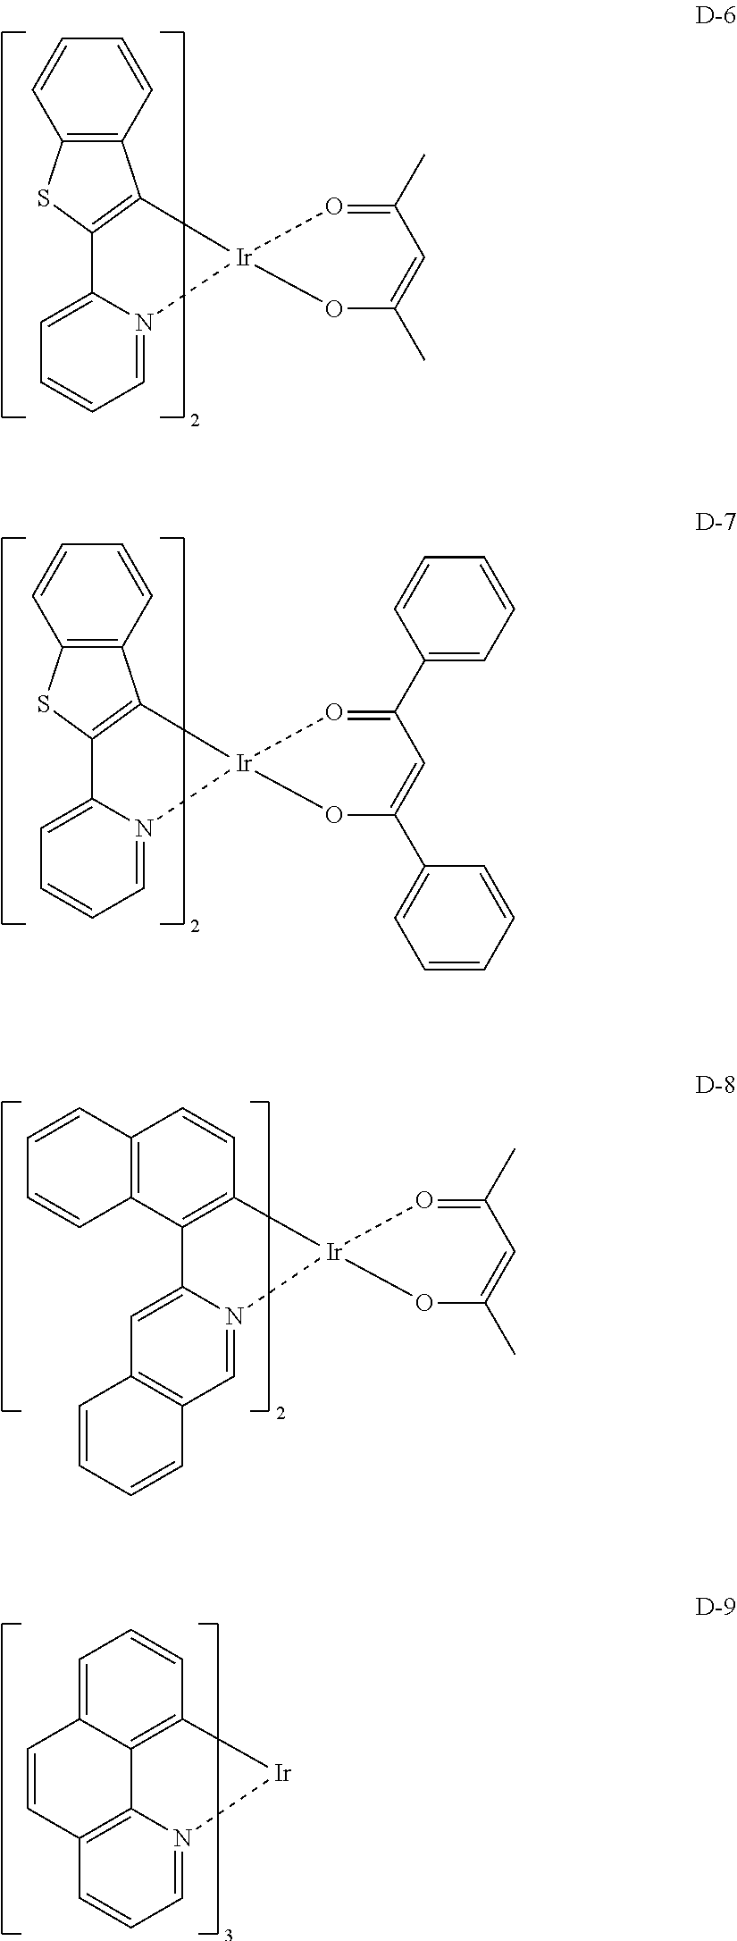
C12=C([Ir]3(N4=CC=CC=C14)OC(C)=CC(C)=O3)C1=C(S2)C=CC=C1.C12=C([Ir]3(N4=CC=CC=C14)OC(C1=CC=CC=C1)=CC(C1=CC=CC=C1)=O3)C1=C(S2)C=CC=C1.C12=CC3=C(C=N1[Ir]1(OC(C)=CC(C)=O1)C1=C2C2=C(C=C1)C=CC=C2)C=CC=C3.C12=C3C=CC=N1[Ir]C1=C2C(=CC=C1)C=C3
